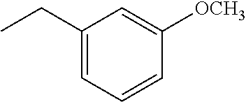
C1(CC)=CC=CC([OCH3])=C1
